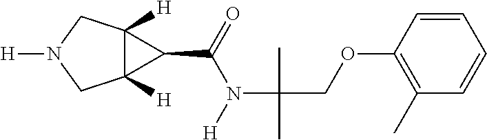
C12([H])C([H])(CN([H])C1)C2C(=O)N([H])C(C)(COC1=C(C)C=CC=C1)C
